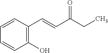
C1(O)=C(C=CC(CC)=O)C=CC=C1
